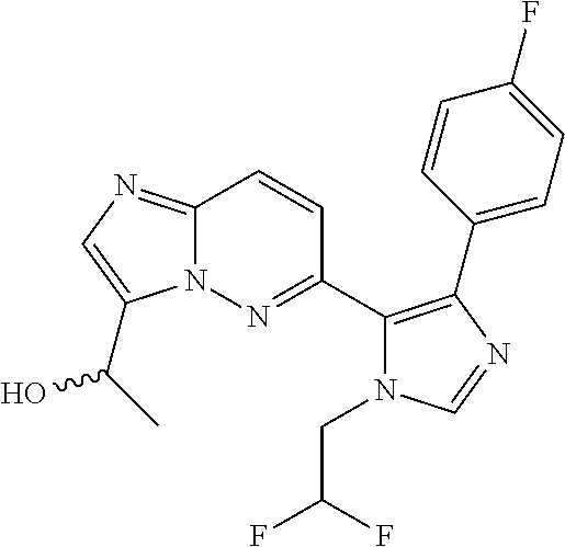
C12=NC=C(C(C)O)N1N=C(C1=C(C3=CC=C(F)C=C3)N=CN1CC(F)F)C=C2
